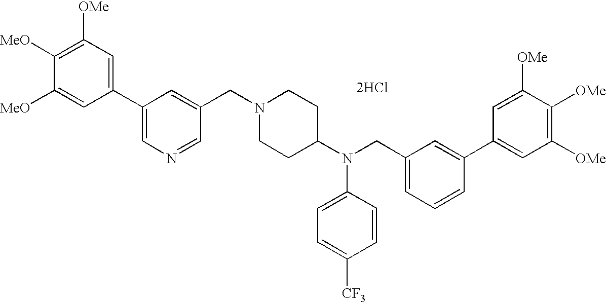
[2HCl].C1([OMe])=C([MeO])C([MeO])=CC(C2=CN=CC(CN3CCC(N(CC4=CC=CC(C5=CC([OMe])=C([OMe])C([OMe])=C5)=C4)C4=CC=C([CF3])C=C4)CC3)=C2)=C1
